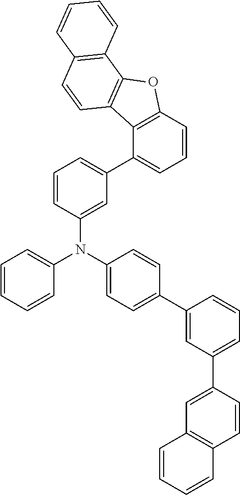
C1=CC=C(N(C2=CC=C(C3=CC(C4=CC5=C(C=C4)C=CC=C5)=CC=C3)C=C2)C2=CC(C3=CC=CC4=C3C3=C(O4)C4=C(C=C3)C=CC=C4)=CC=C2)C=C1
